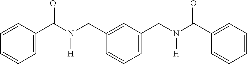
C1=CC(C(N(CC2=CC(CN(C(C3=CC=CC=C3)=O)[H])=CC=C2)[H])=O)=CC=C1
